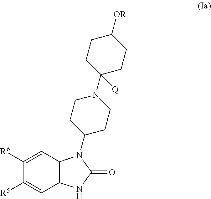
C1([R6])=CC2=C(C=C1[R5])NC(=O)N2C1CCN(C2([Q])CCC([OR])CC2)CC1
